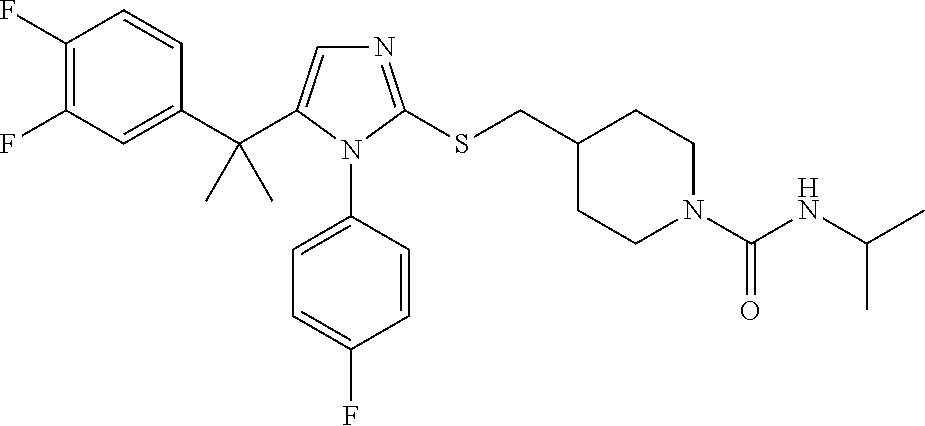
C1(C(C2=CN=C(SCC3CCN(C(NC(C)C)=O)CC3)N2C2=CC=C(F)C=C2)(C)C)=CC(F)=C(F)C=C1
